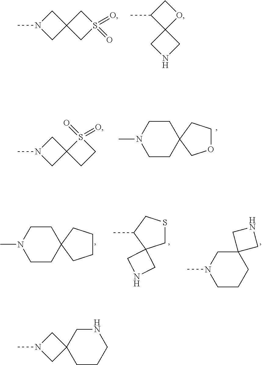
C1N(C)CC12CS(=O)(=O)C2.C1C(C)C2(O1)CNC2.C1N(C)CC12CCS2(=O)=O.C1CN(C)CCC12COCC2.C1CN(C)CCC12CCCC2.C1SCC(C)C12CNC2.C1CCC2(CN1C)CNC2.C1CCNCC12CN(C)C2
